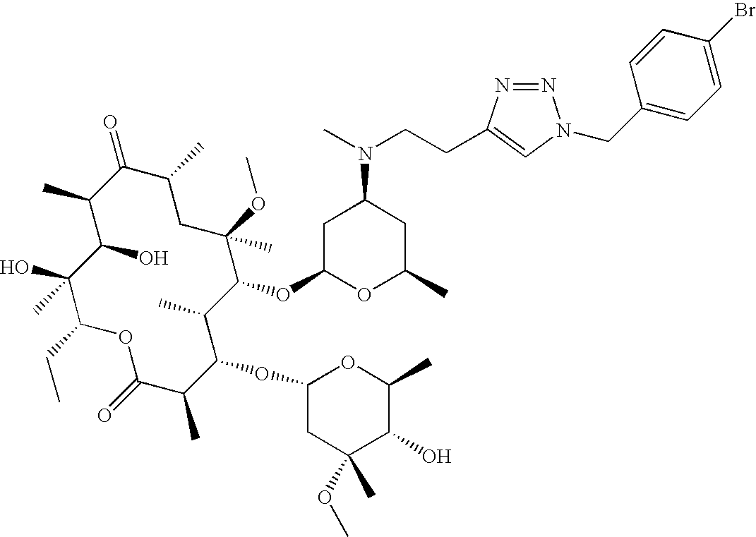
C1(=O)C(C)C(O)C(O)(C)C(CC)OC(=O)C(C)C(OC2CC(C)(OC)C(O)C(C)O2)C(C)C(OC2OC(C)CC(N(C)CCC3=CN(CC4=CC=C(Br)C=C4)N=N3)C2)C(OC)(C)CC1C
